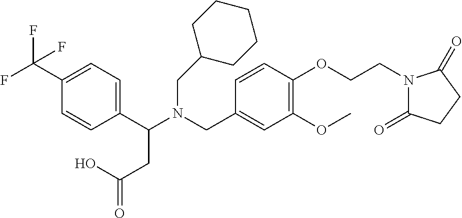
C1(C(N(CC2=CC(OC)=C(OCCN3C(=O)CCC3=O)C=C2)CC2CCCCC2)CC(=O)O)=CC=C(C(F)(F)F)C=C1
